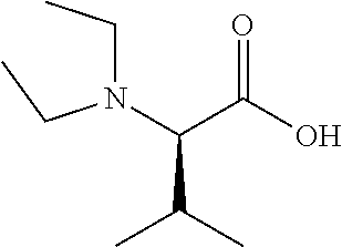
N(CC)(CC)C(C(O)=O)C(C)C
